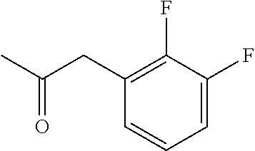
C1(F)=C(CC(C)=O)C=CC=C1F
